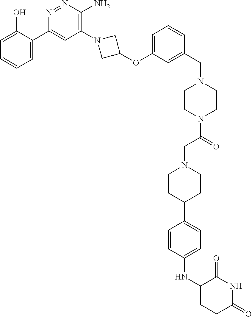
C1(C2=CC=CC=C2O)=CC(N2CC(OC3=CC=CC(CN4CCN(C(CN5CCC(C6=CC=C(NC7CCC(=O)NC7=O)C=C6)CC5)=O)CC4)=C3)C2)=C(N)N=N1
